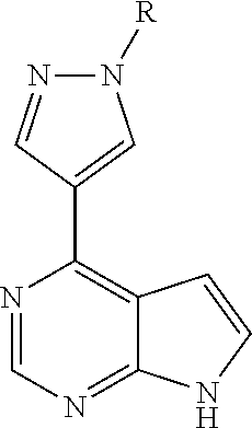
N1=CN=C2C(=C1C1=CN([R])N=C1)C=CN2
